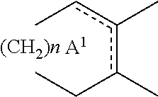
[A1].Ccc(c(CC)C)C
